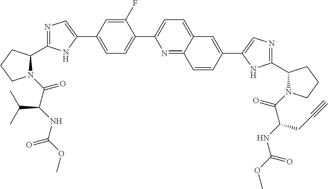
N1(C(C(NC(OC)=O)C(C)C)=O)C(C2=NC=C(C3=CC=C(C4=CC=C5C(=N4)C=CC(C4=CN=C(C6N(C(=O)C(NC(OC)=O)CC#C)CCC6)N4)=C5)C(F)=C3)N2)CCC1
